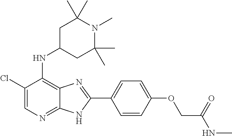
C1(Cl)=CN=C2C(=C1NC1CC(C)(C)N(C)C(C)(C)C1)N=C(C1=CC=C(OCC(NC)=O)C=C1)N2
